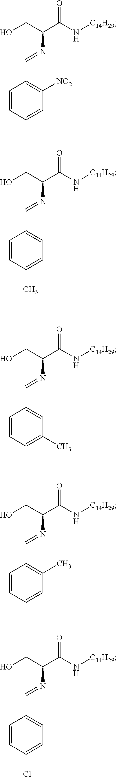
C1([NO2])=C(C=NC(CO)C(N[C14H29])=O)C=CC=C1.C1=C(C=NC(CO)C(N[C14H29])=O)C=CC(C)=C1.C1=C(C=NC(CO)C(N[C14H29])=O)C=CC=C1C.C1(C)=C(C=NC(CO)C(N[C14H29])=O)C=CC=C1.C1=C(C=NC(CO)C(N[C14H29])=O)C=CC(Cl)=C1
